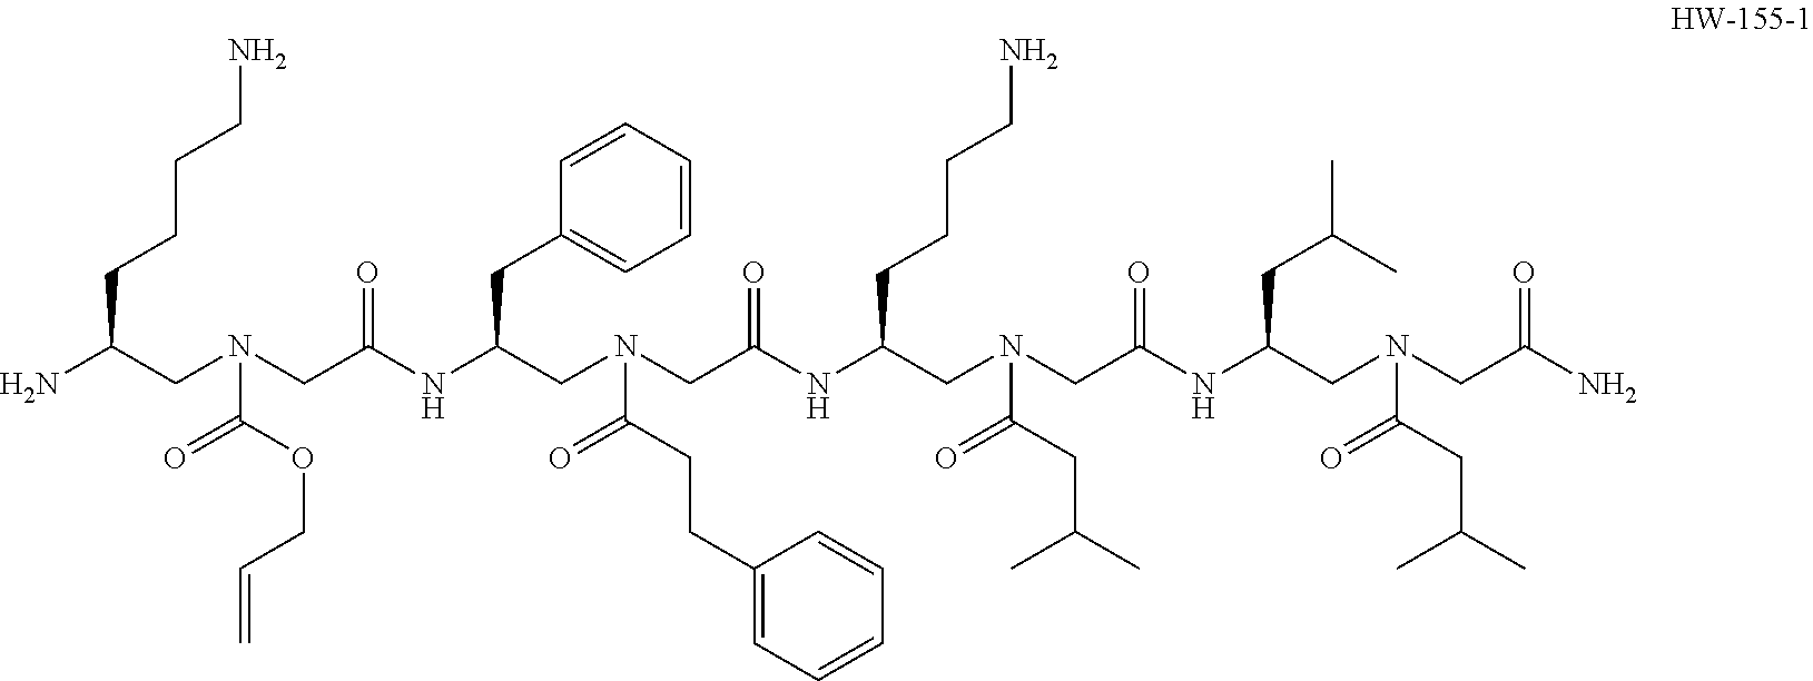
C(N(CC(NC(CN(CC(NC(CN(CC(CC1=CC=CC=C1)NC(CN(CC(CCCCN)N)C(=O)OCC=C)=O)C(CCC1=CC=CC=C1)=O)=O)CCCCN)C(CC(C)C)=O)=O)CC(C)C)C(CC(C)C)=O)C(=O)N
